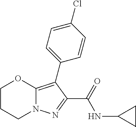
C1CCN2C(=C(C3=CC=C(Cl)C=C3)C(C(=O)NC3CC3)=N2)O1
